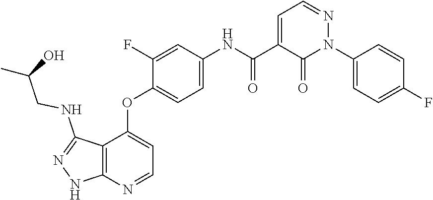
N1=CC=C(C(NC2=CC=C(OC3=CC=NC4=C3C(NCC(C)O)=NN4)C(F)=C2)=O)C(=O)N1C1=CC=C(F)C=C1
